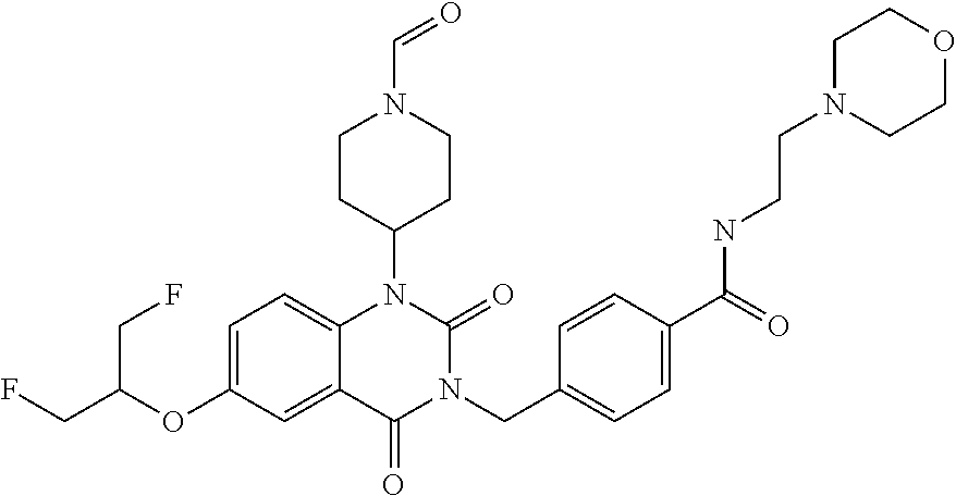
C1=C(OC(CF)CF)C=C2C(=C1)N(C1CCN(C=O)CC1)C(=O)N(CC1=CC=C(C(=O)NCCN3CCOCC3)C=C1)C2=O
